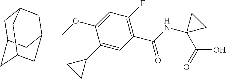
C1C2CC3CC(COC4=CC(F)=C(C(=O)NC5(C(O)=O)CC5)C=C4C4CC4)(CC1C3)C2
